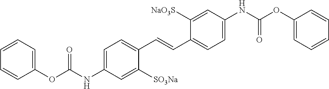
O=C(OC1=CC=CC=C1)NC1=CC=C(C=CC2=CC=C(NC(=O)OC3=CC=CC=C3)C=C2[NaO3S])C([SO3Na])=C1
